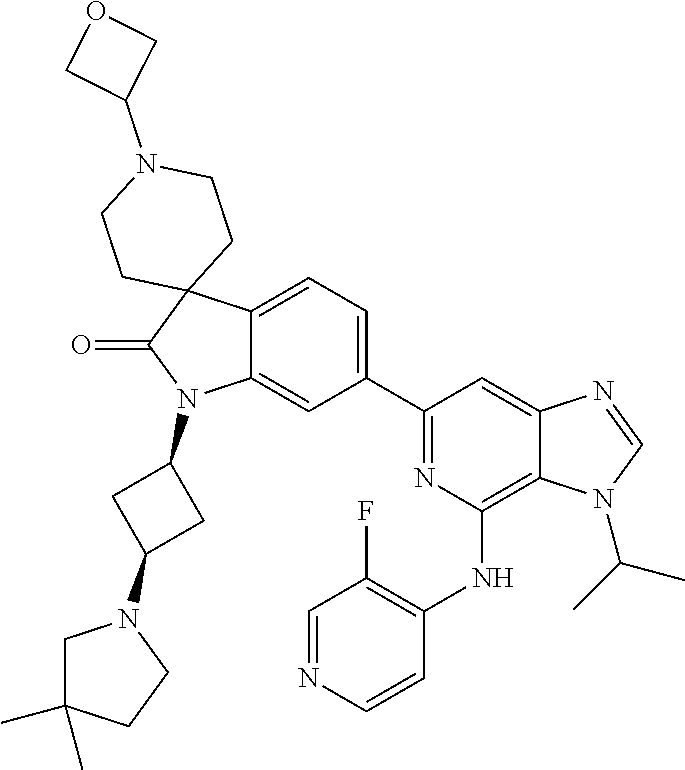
C12=CC=C(C3=NC(NC4=C(F)C=NC=C4)=C4C(=C3)N=CN4C(C)C)C=C1N(C1CC(N3CC(C)(C)CC3)C1)C(=O)C21CCN(C2COC2)CC1
